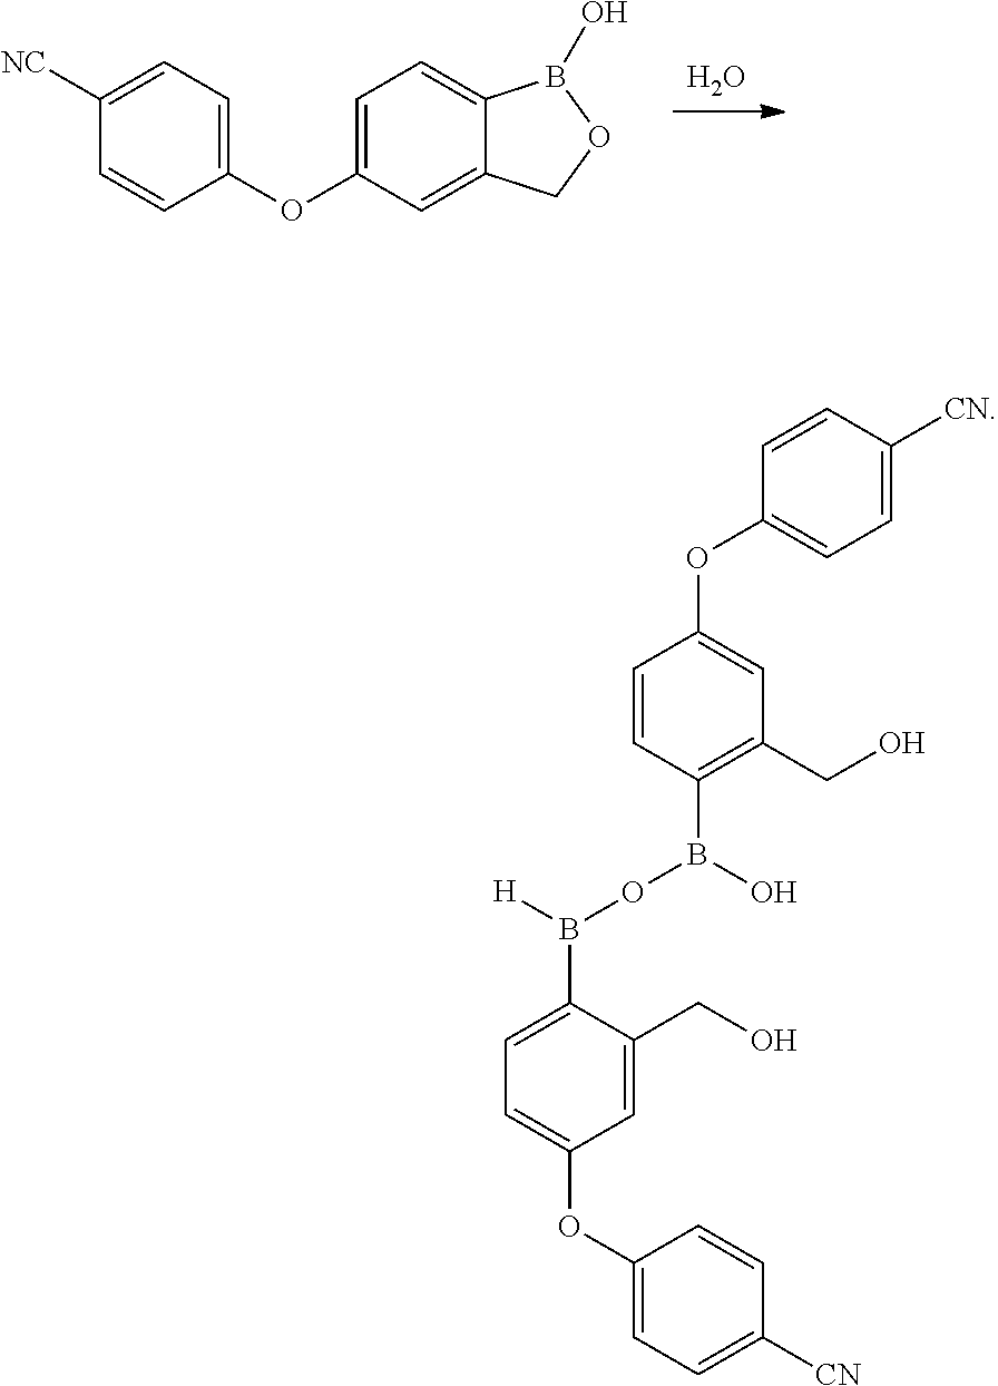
O.C1=C(OC2=CC=C([NC])C=C2)C=C2C(=C1)B(O)OC2.C1=C(OC2=CC=C([CN])C=C2)C=C(CO)C(B([H])OB(O)C2=C(CO)C=C(OC3=CC=C([CN])C=C3)C=C2)=C1
